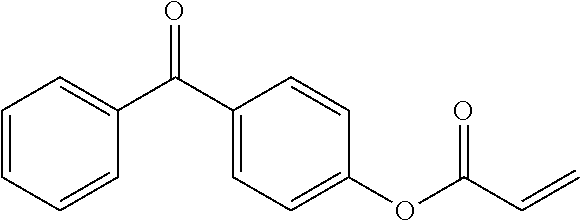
C1=CC=CC(C(C2=CC=C(OC(C=C)=O)C=C2)=O)=C1
